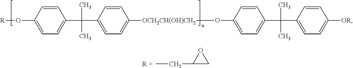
C1=CC(O[R])=CC=C1C(C1=CC=C([OCH2CH(OH)CH2]OC2=CC=C(C(C3=CC=C([OR])C=C3)(C)C)C=C2)C=C1)(C)C.CCC1CO1
